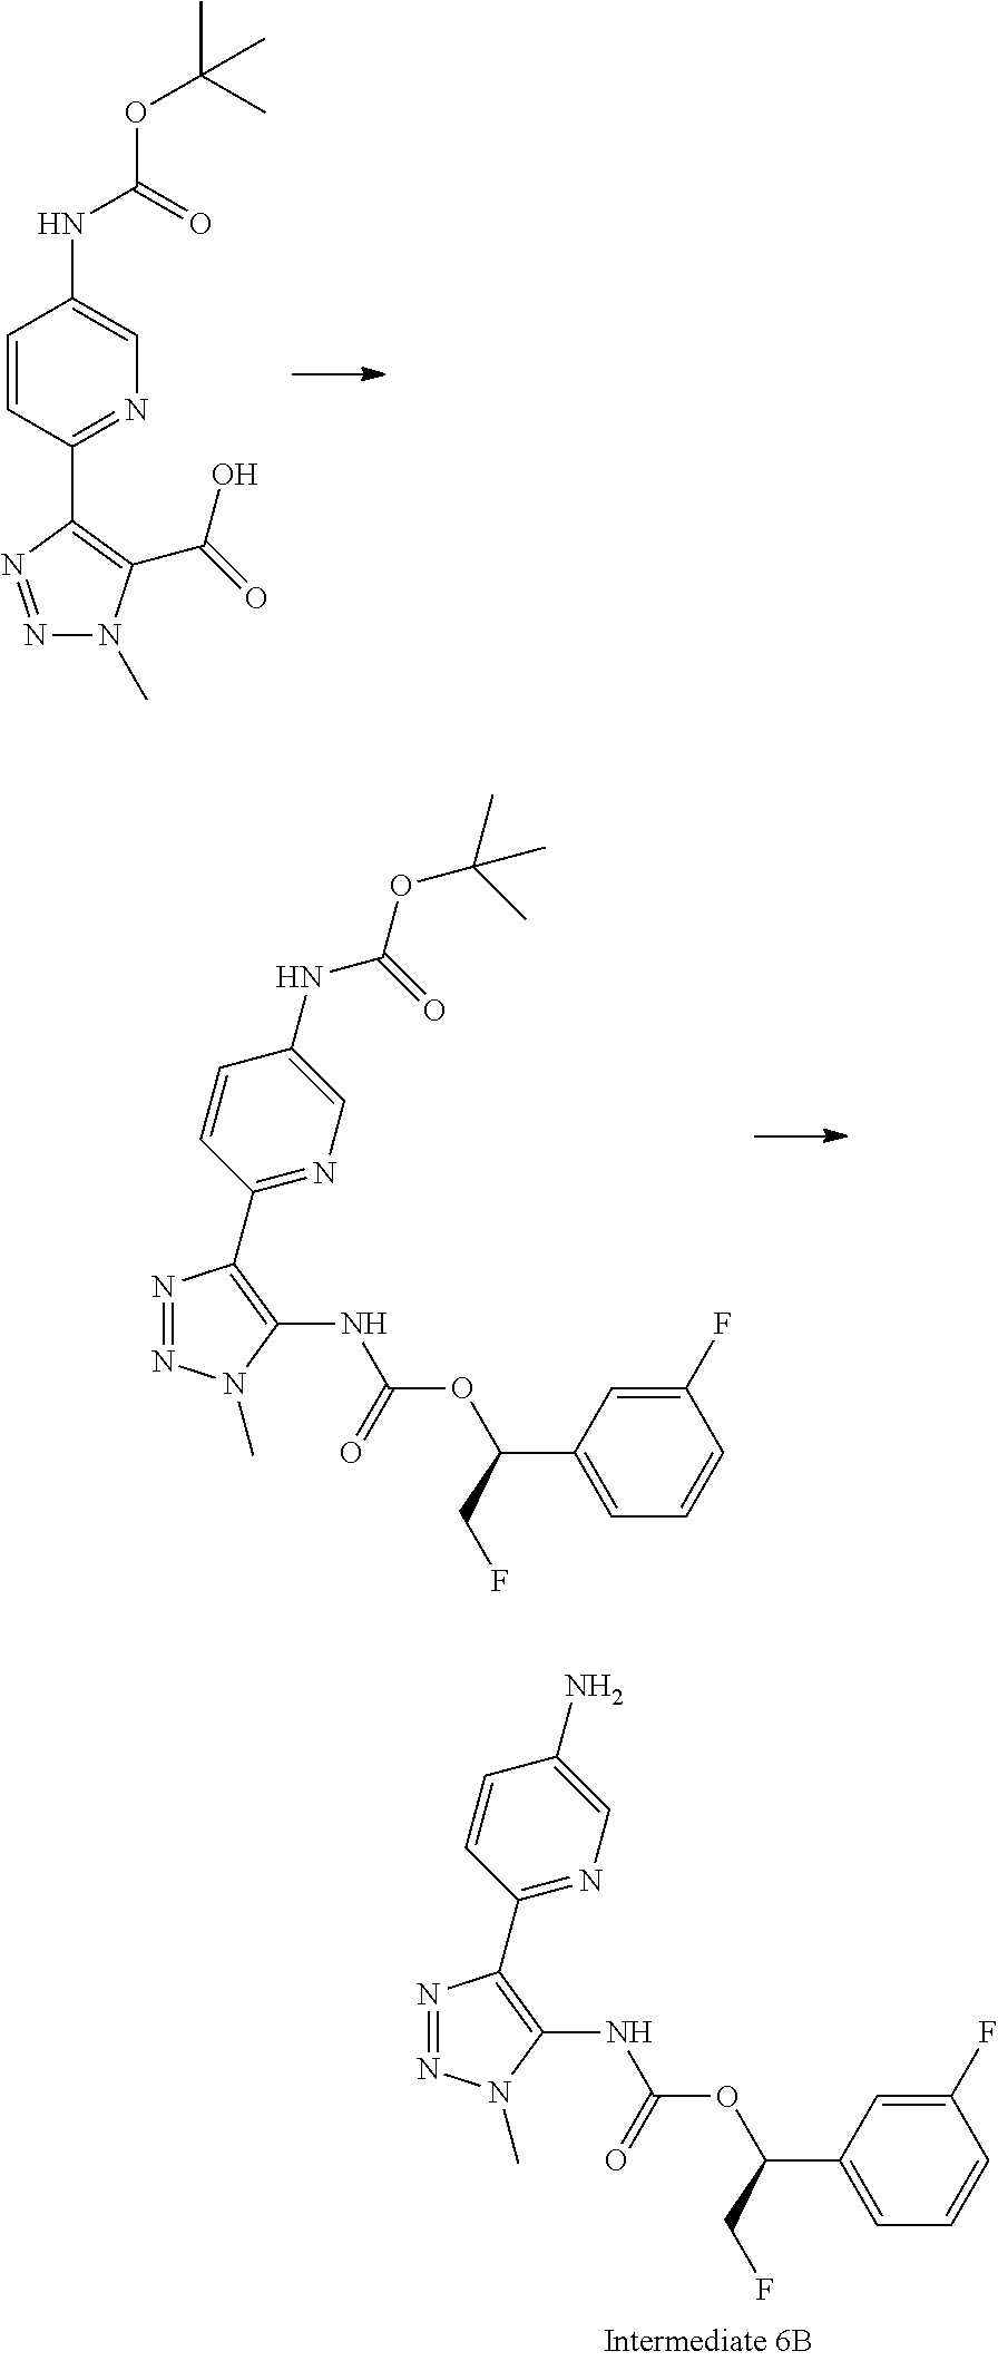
C1=CC(C2=C(C(=O)O)N(C)N=N2)=NC=C1NC(OC(C)(C)C)=O.N1=NN(C)C(NC(OC(C2=CC=CC(F)=C2)CF)=O)=C1C1=NC=C(NC(OC(C)(C)C)=O)C=C1.N1=NN(C)C(NC(OC(C2=CC=CC(F)=C2)CF)=O)=C1C1=NC=C(N)C=C1
